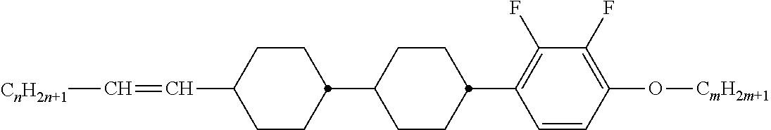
C1CC(C2CCC(C=C[CnH2n+1])CC2)CCC1C1=C(F)C(F)=C(O[CmH2m+1])C=C1
